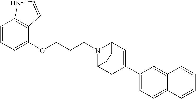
C1=C(OCCCN2C3C=C(C4=CC=C5C(=C4)C=CC=C5)CC2CC3)C2=C(C=C1)NC=C2
